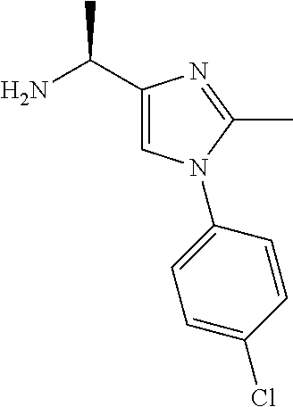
NC(C1=CN(C2=CC=C(Cl)C=C2)C(C)=N1)C
